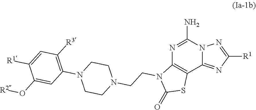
N1=C(N)N2C(=NC([R1])=N2)C2=C1N(CCN1CCN(C3=C([R3])C=C([R1])C(O[R2])=C3)CC1)C(=O)S2
